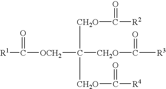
[CH2O](C([CH2O]C([R4])=O)([CH2O]C([R3])=O)[OCH2]C([R1])=O)C([R2])=O
